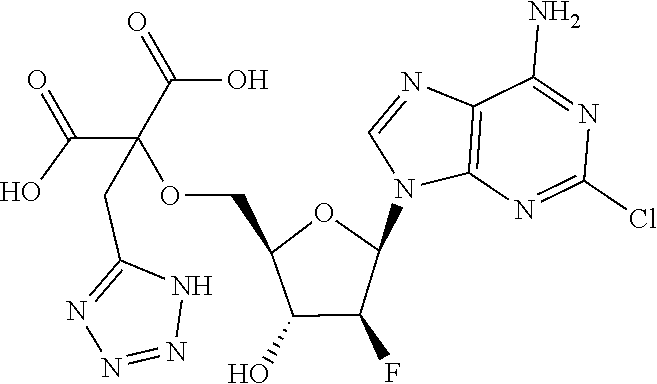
C12=C(N=C(Cl)N=C1N)N(C1OC(COC(C(=O)O)(C(=O)O)CC3=NN=NN3)C(O)C1F)C=N2
